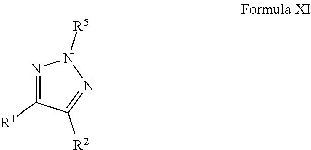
N1=C([R1])C([R2])=NN1[R5]
